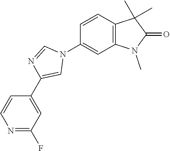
C1=CC2=C(C=C1N1C=NC(C3=CC(F)=NC=C3)=C1)N(C)C(=O)C2(C)C
